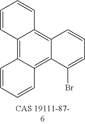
C1=CC2=C3C(=C4C(=C2C=C1)C=CC=C4Br)C=CC=C3
